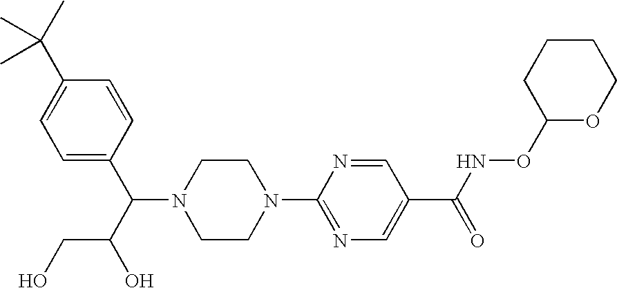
C1=CC(C(C(CO)O)N2CCN(C3=NC=C(C(NOC4OCCCC4)=O)C=N3)CC2)=CC=C1C(C)(C)C
